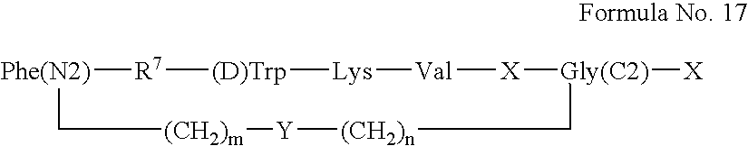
[Phe(N2)]1[R7][(D)Trp][Lys][Val][X][Gly(C2)]([X])C[(CH2)n][Y][(CH2)m]C1
